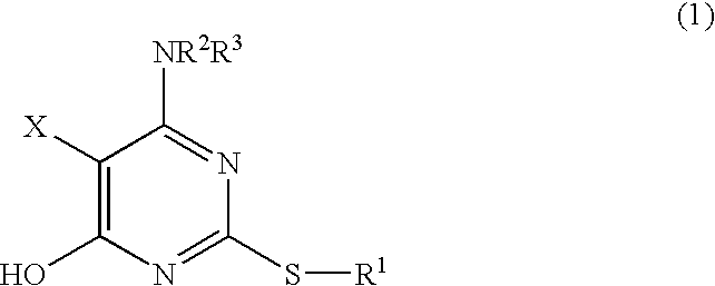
C1([X])=C(O)N=C(S[R1])N=C1[NR2R3]
